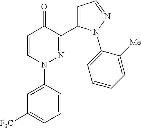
C1=C(N2N=C(C3=CC=NN3C3=CC=CC=C3[Me])C(=O)C=C2)C=CC=C1[F3C]
